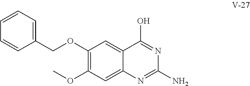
C1(OCC2=CC=CC=C2)=C(OC)C=C2C(=C1)C(O)=NC(N)=N2
